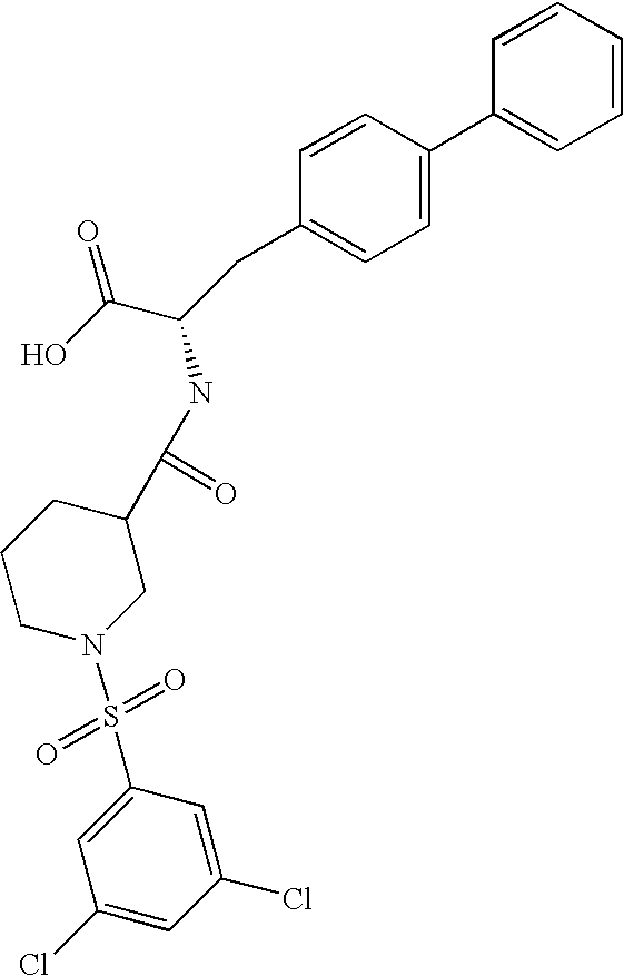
C1=CC=CC=C1C1=CC=C(CC(C(O)=O)NC(C2CCCN(S(=O)(=O)C3=CC(Cl)=CC(Cl)=C3)C2)=O)C=C1
